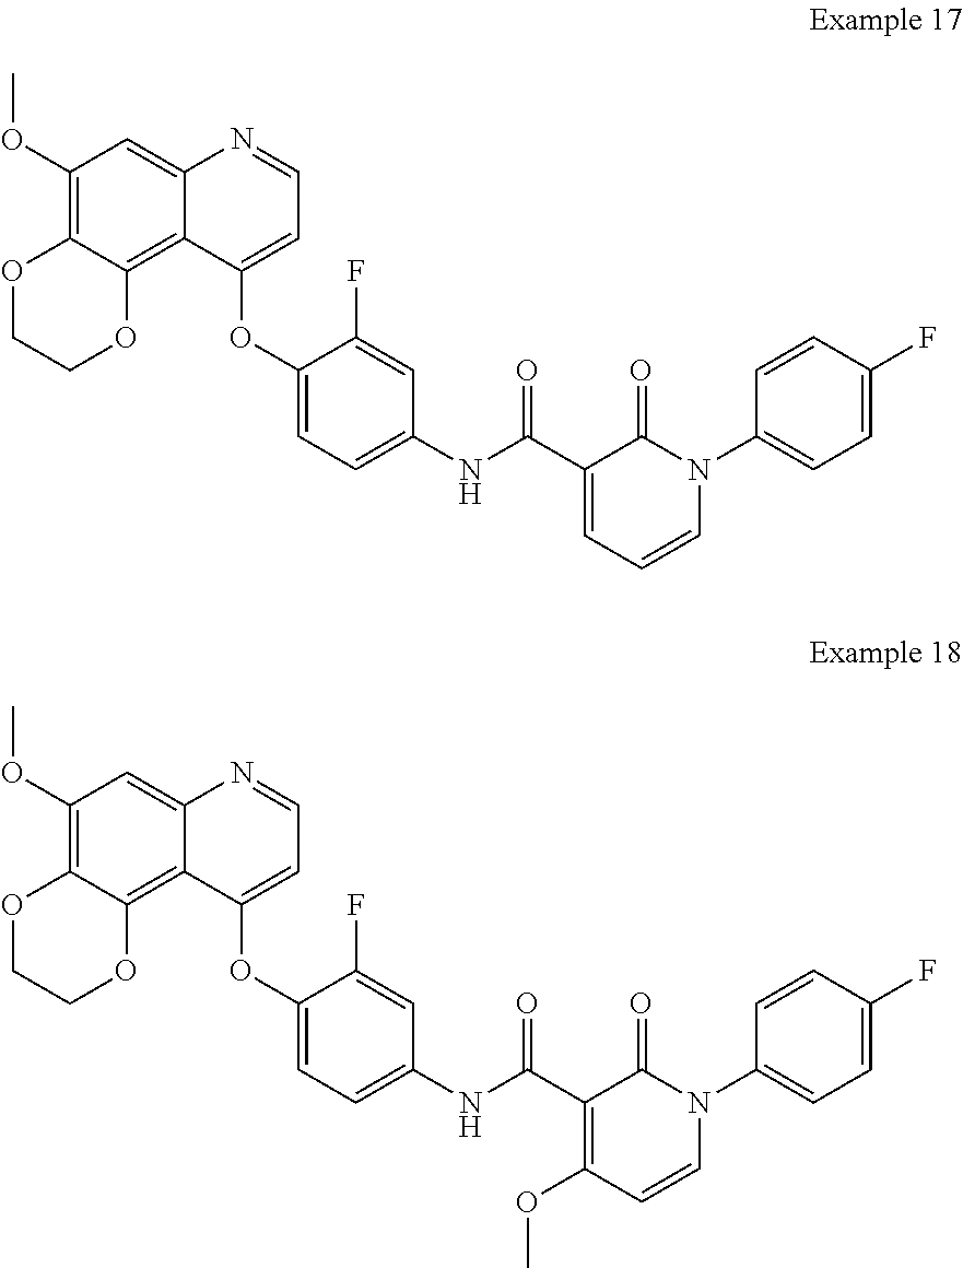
C1(OC2=CC=C(NC(C3=CC=CN(C4=CC=C(F)C=C4)C3=O)=O)C=C2F)=CC=NC2=CC(OC)=C3C(=C12)OCCO3.C1(OC2=CC=C(NC(C3=C(OC)C=CN(C4=CC=C(F)C=C4)C3=O)=O)C=C2F)=CC=NC2=CC(OC)=C3C(=C12)OCCO3
